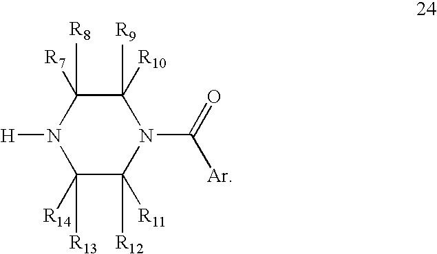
C1([R8])([R7])N([H])C([R14])([R13])C([R11])([R12])N(C([Ar])=O)C1([R10])[R9]
